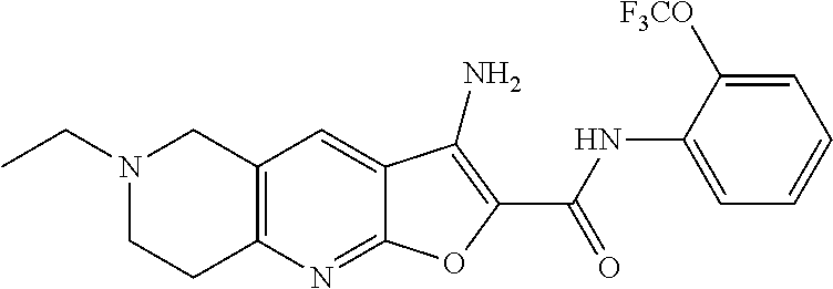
N1(CC)CCC2=C(C1)C=C1C(=N2)OC(C(NC2=CC=CC=C2[F3CO])=O)=C1N
